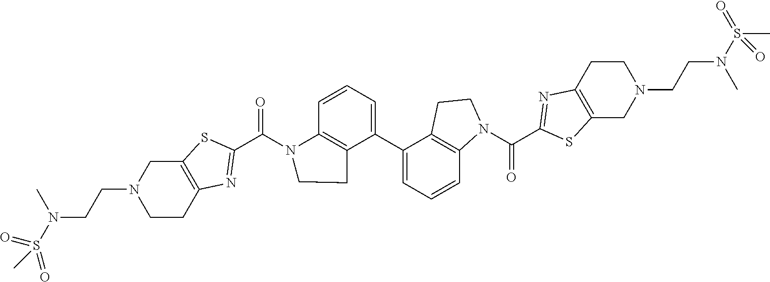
C12=C(SC(C(N3C4=C(C(C5=CC=CC6=C5CCN6C(C5=NC6=C(S5)CN(CCN(S(C)(=O)=O)C)CC6)=O)=CC=C4)CC3)=O)=N1)CN(CCN(S(=O)(C)=O)C)CC2
